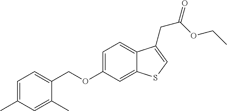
C(OC1=CC=C2C(=C1)SC=C2CC(OCC)=O)C1=CC=C(C)C=C1C
